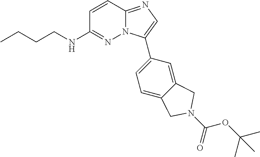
C1(C2=CN=C3N2N=C(NCCCC)C=C3)=CC=C2C(=C1)CN(C(=O)OC(C)(C)C)C2
